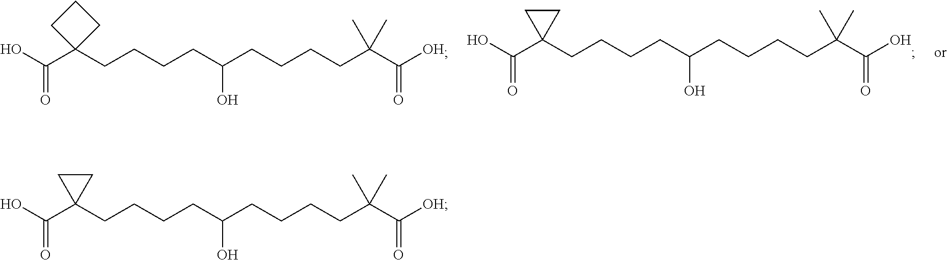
OC(C1(CCCCC(CCCCC(C([OH])=O)(C)C)O)CC1)=O.OC(C1(CCCCC(CCCCC(C(O)=O)(C)C)O)CC1)=O.OC(C1(CCCCC(CCCCC(C(O)=O)(C)C)O)CCC1)=O
